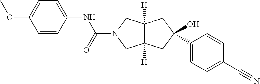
C12([H])C([H])(CC(O)(C3=CC=C(C#N)C=C3)C1)CN(C(NC1=CC=C(OC)C=C1)=O)C2
